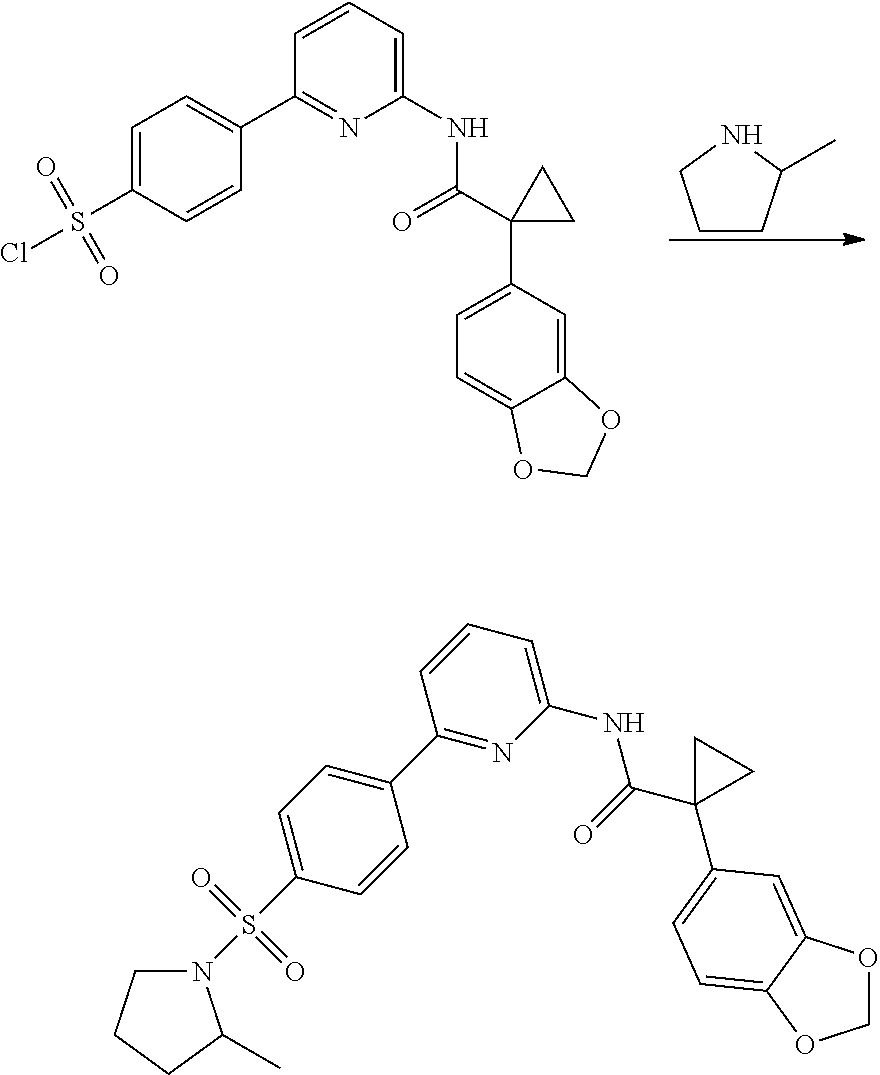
C1=CC(C2=NC(NC(C3(C4=CC=C5C(=C4)OCO5)CC3)=O)=CC=C2)=CC=C1S(Cl)(=O)=O.C1CC(C)NC1.C1CCC(C)N1S(C1=CC=C(C2=NC(NC(C3(C4=CC=C5C(=C4)OCO5)CC3)=O)=CC=C2)C=C1)(=O)=O
